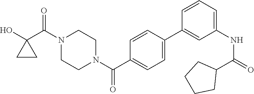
OC1(C(N2CCN(C(=O)C3=CC=C(C4=CC(NC(C5CCCC5)=O)=CC=C4)C=C3)CC2)=O)CC1
